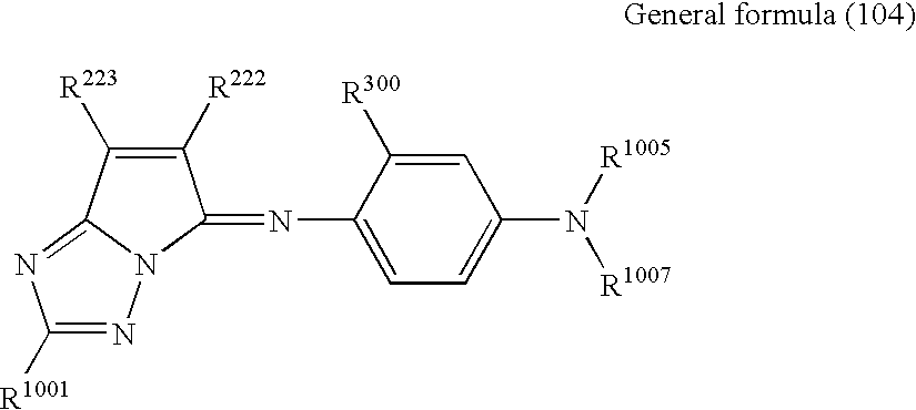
C1([R222])=C([R223])C2=NC([R1001])=NN2C1=NC1=CC=C(N([R1005])[R1007])C=C1[R300]
